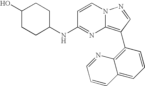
C1(O)CCC(NC2=NC3=C(C4=C5C(=CC=C4)C=CC=N5)C=NN3C=C2)CC1
